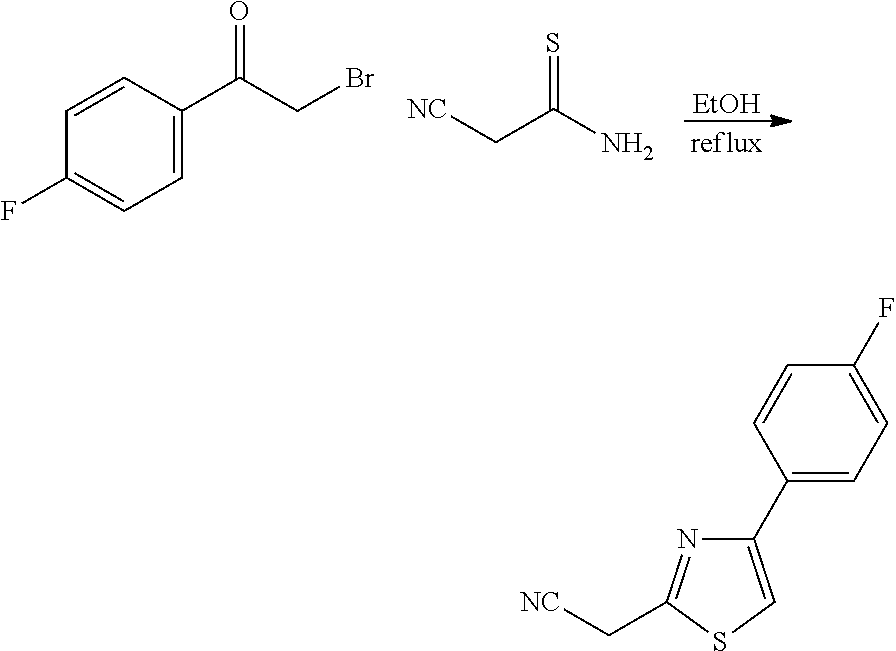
[EtOH].C1=C(C(CBr)=O)C=CC(F)=C1.[NC]CC(N)=S.C1(C2=CC=C(F)C=C2)=CSC(C[NC])=N1
